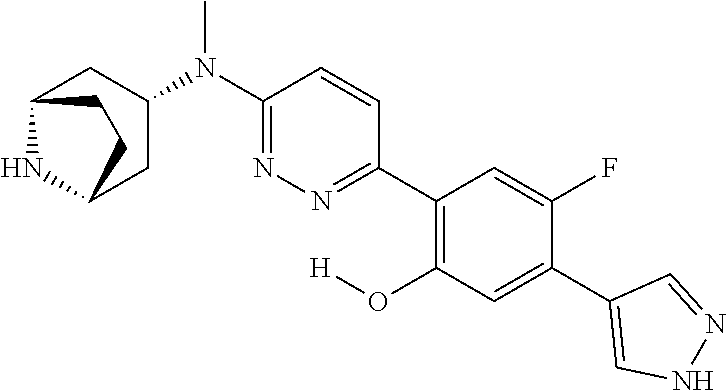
C1(C2=CC(O[H])=C(C3=NN=C(N(C)C4CC5NC(C4)CC5)C=C3)C=C2F)=CNN=C1
